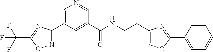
C1=C(C2=NOC(C(F)(F)F)=N2)C=C(C(NCCC2=COC(C3=CC=CC=C3)=N2)=O)C=N1
